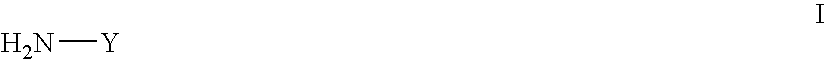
N[Y]
